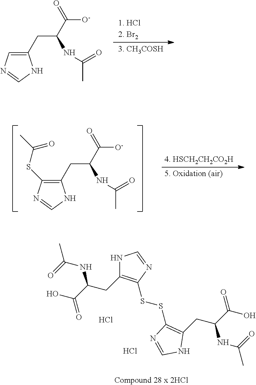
C1(CC(C([O-])=O)NC(C)=O)=CN=CN1.C1(CC(C([O-])=O)NC(C)=O)=C(SC(C)=O)N=CN1.N1C(CC(C(=O)O)NC(=O)C)=C(SSC2=C(CC(C(O)=O)NC(C)=O)NC=N2)N=C1.Cl.Cl
